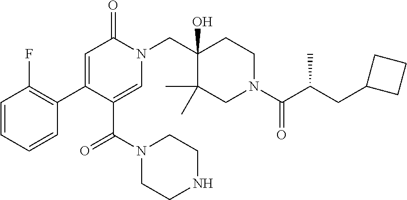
N1(CC2(O)C(C)(C)CN(C(=O)C(CC3CCC3)C)CC2)C(=O)C=C(C2=C(F)C=CC=C2)C(C(=O)N2CCNCC2)=C1
